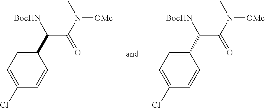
C1(C([BocHN])C(=O)N(C)[OMe])=CC=C(Cl)C=C1.C1(C([BocHN])C(=O)N(C)[OMe])=CC=C(Cl)C=C1
